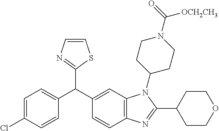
C1=CN=C(C(C2=CC3=C(C=C2)N=C(C2CCOCC2)N3C2CCN(C(=O)[OCH2CH3])CC2)C2=CC=C(Cl)C=C2)S1
